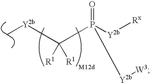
C[Y2b]C([R1])([R1])P(=O)([Y2b][Rx])[Y2b][W3]
